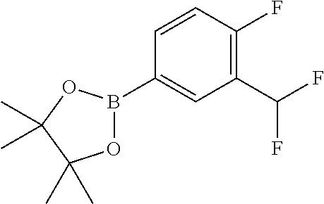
C1=CC(F)=C(C(F)F)C=C1B1OC(C)(C)C(C)(C)O1
